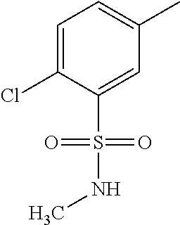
C1=C(Cl)C(S(=O)(=O)NC)=CC(C)=C1
